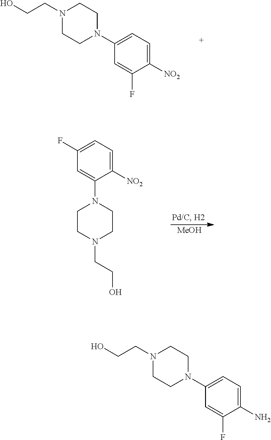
N1(CCO)CCN(C2=CC=C([NO2])C(F)=C2)CC1.N1(CCO)CCN(C2=CC=C(N)C(F)=C2)CC1.[MeOH].C1(F)=CC=C([NO2])C(N2CCN(CCO)CC2)=C1
